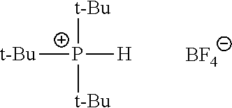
[t-Bu][P+]([H])([t-Bu])[t-Bu].[BF4]
